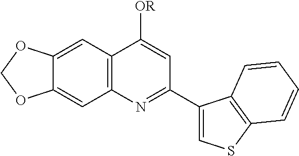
C12=C(C=C3C(=C1)OCO3)C([OR])=CC(C1=CSC3=C1C=CC=C3)=N2
